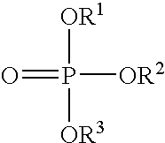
O=P([OR2])([OR1])[OR3]
